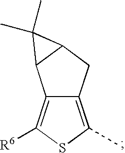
C12=C([R6])SC(C)=C1CC1C2C1(C)C
